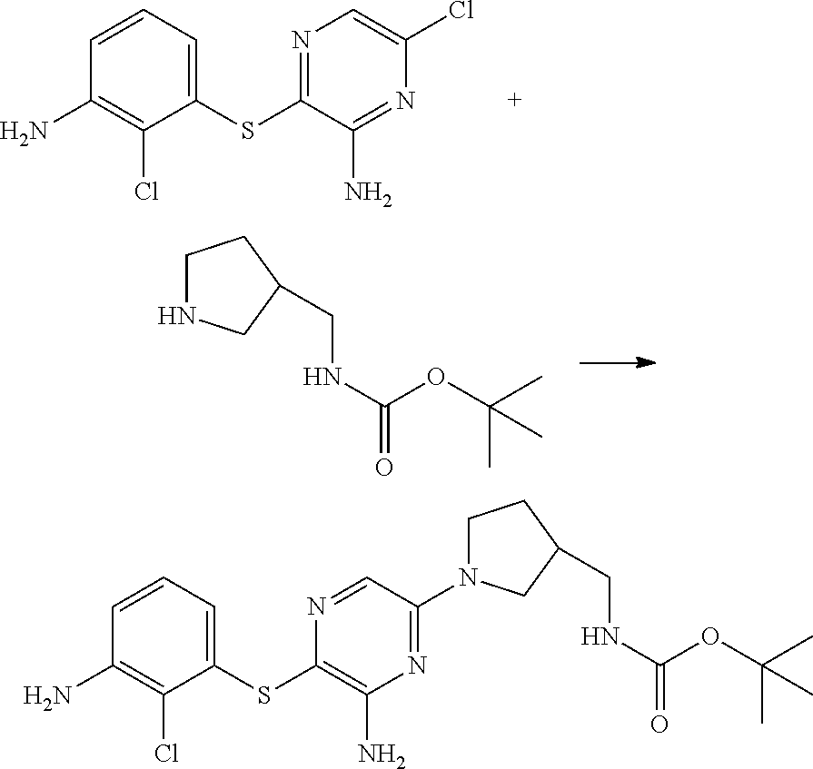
C1=CC=C(SC2=NC=C(Cl)N=C2N)C(Cl)=C1N.C(NC(=O)OC(C)(C)C)C1CNCC1.C1=CC=C(SC2=C(N)N=C(N3CCC(CNC(=O)OC(C)(C)C)C3)C=N2)C(Cl)=C1N
